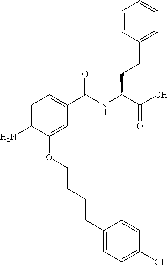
C1=C(N)C(OCCCCC2=CC=C(O)C=C2)=CC(C(NC(C(O)=O)CCC2=CC=CC=C2)=O)=C1
